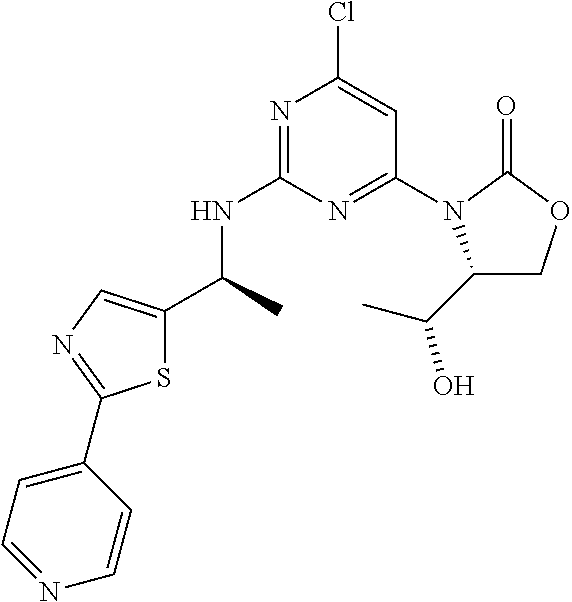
N1=C(NC(C)C2=CN=C(C3=CC=NC=C3)S2)N=C(N2C(C(C)O)COC2=O)C=C1Cl
